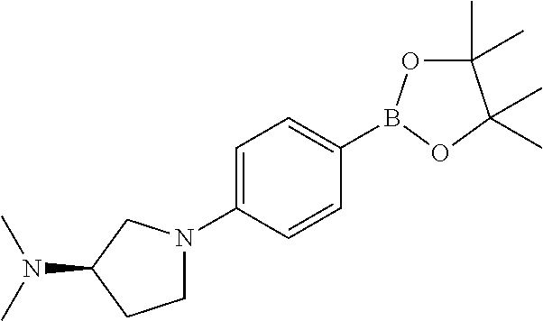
C1(C)(C)OB(C2=CC=C(N3CCC(N(C)C)C3)C=C2)OC1(C)C
